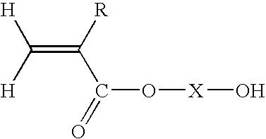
C(=C(C(O[X]O)=O)[R])([H])[H]
